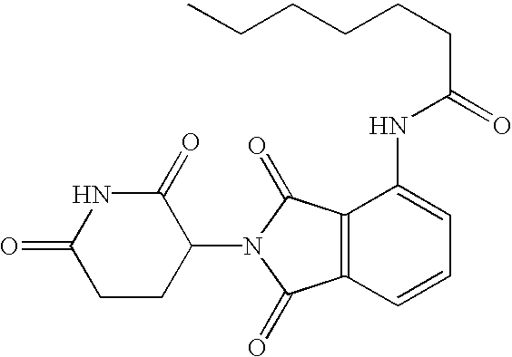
N1C(=O)CCC(N2C(=O)C3=C(C2=O)C=CC=C3NC(CCCCCC)=O)C1=O
